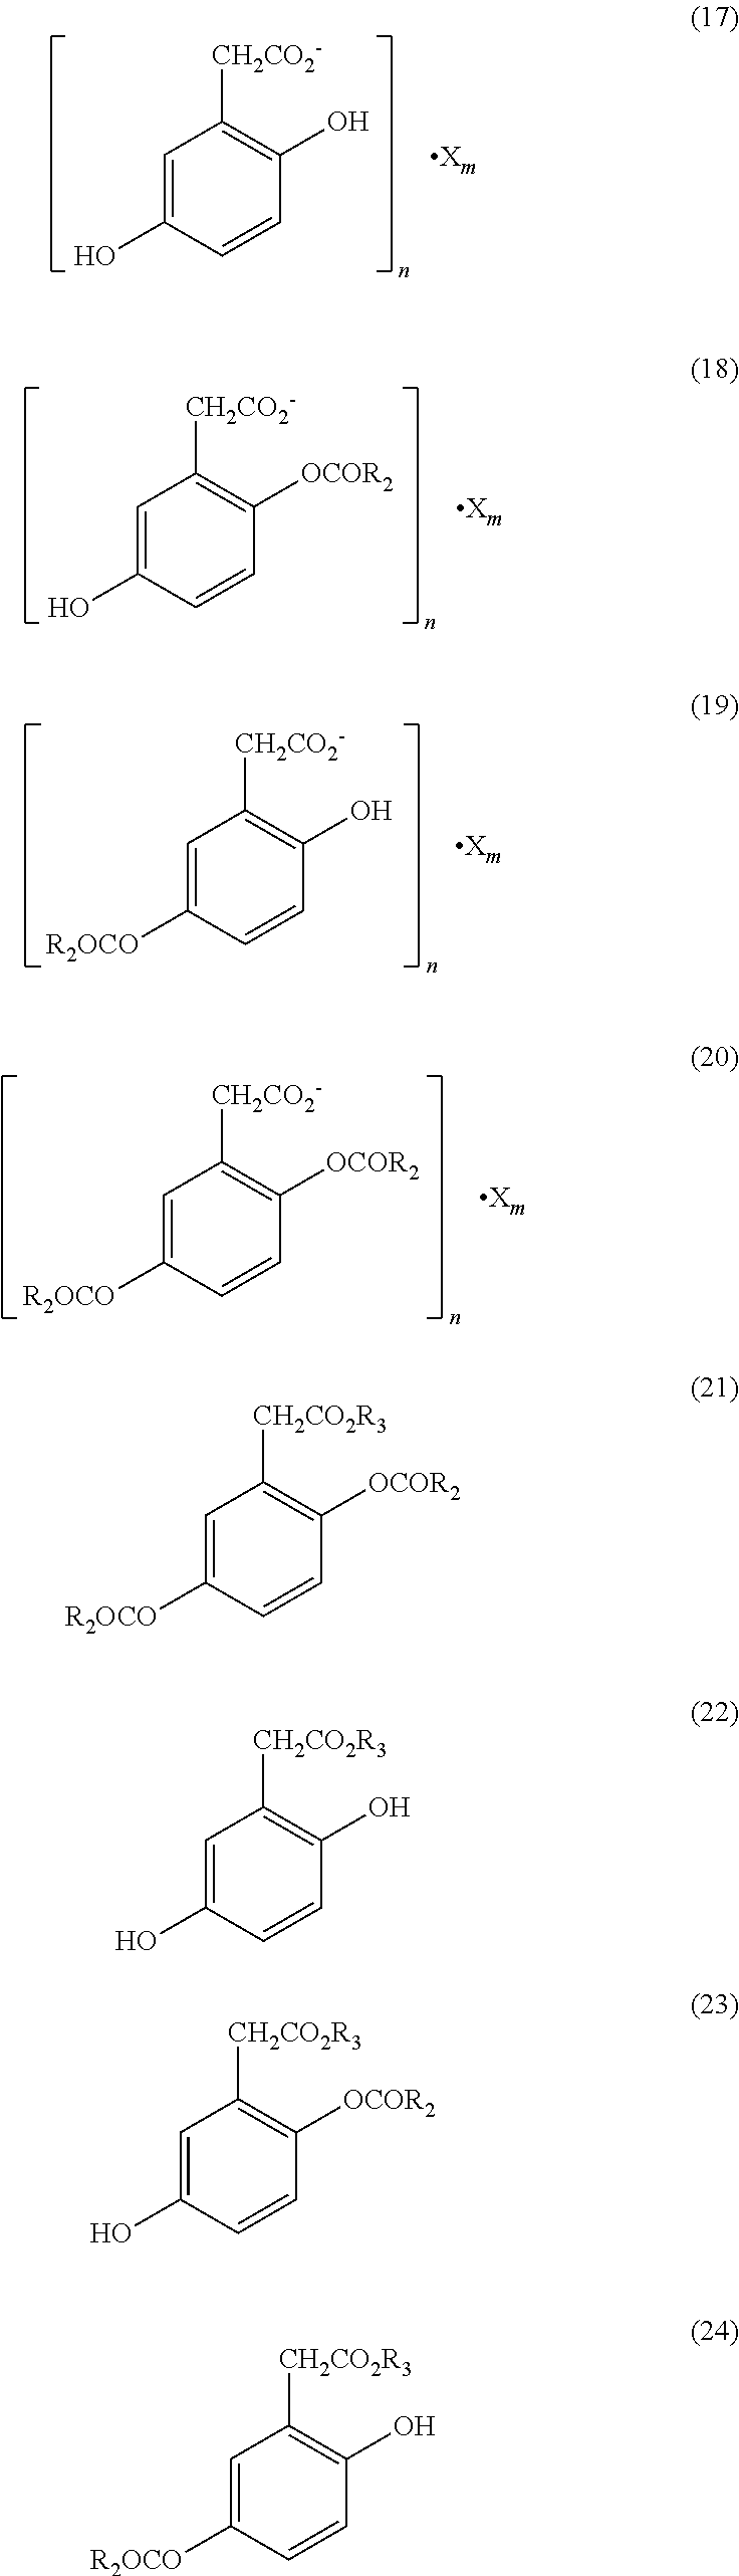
C1=C(O)C=CC(O)=C1[CH2CO2-].C1=C(O)C=CC([OCOR2])=C1[CH2CO2-].C1=C([R2OCO])C=CC(O)=C1[CH2CO2-].C1=C([R2OCO])C=CC([OCOR2])=C1[CH2CO2-].C1=C([R2OCO])C=CC([OCOR2])=C1[CH2CO2R3].C1=C(O)C=CC(O)=C1[CH2CO2R3].C1=C(O)C=CC([OCOR2])=C1[CH2CO2R3].C1=C([R2OCO])C=CC(O)=C1[CH2CO2R3]
